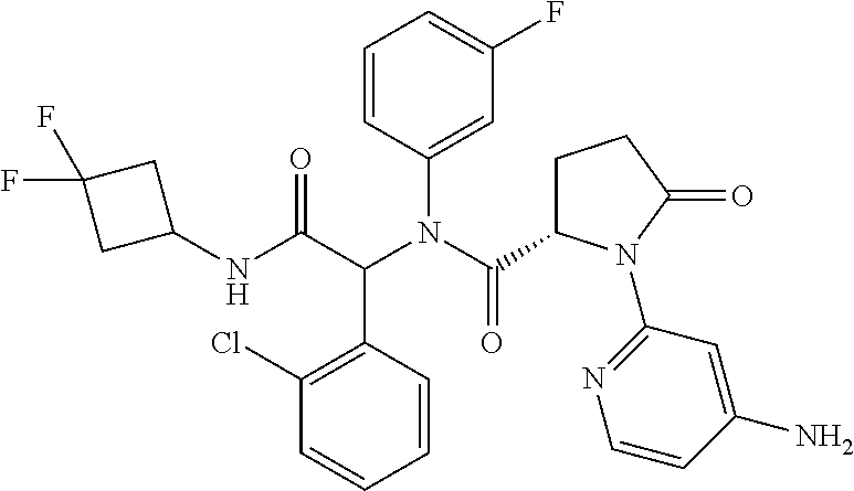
C1=CC(N(C(=O)C2CCC(=O)N2C2=NC=CC(N)=C2)C(C(NC2CC(F)(F)C2)=O)C2=C(Cl)C=CC=C2)=CC(F)=C1
